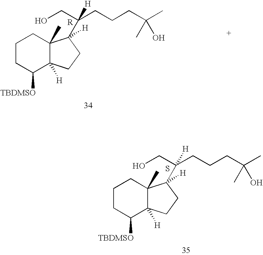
C1CC([TBDMSO])C2([H])C(C)(C1)C(C(CCCC(C)(C)O)(CO)[H])([H])CC2.C1CC([TBDMSO])C2([H])C(C)(C1)C(C(CCCC(C)(C)O)(CO)[H])([H])CC2.S
